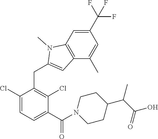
C1(Cl)=CC=C(C(=O)N2CCC(C(C(O)=O)C)CC2)C(Cl)=C1CC1=CC2=C(N1C)C=C(C(F)(F)F)C=C2C
